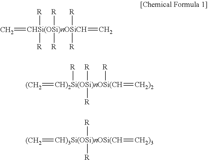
C=[CHSi(OSi)nOSiCH](=C)([R])([R])([R])([R])([R])[R].[(CH2]=[CH)2Si(OSi)nOSi(CH](=[CH2)2])([R])([R])([R])[R].[(CH2]=[CH)3Si(OSi)nOSi(CH]([R])([R])=[CH2)3]
